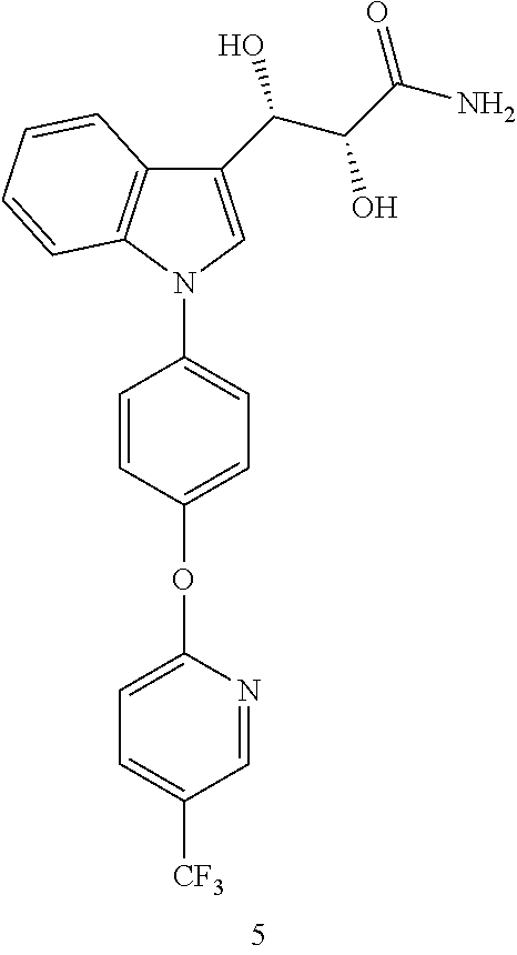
C1=CC(OC2=CC=C([CF3])C=N2)=CC=C1N1C2=C(C(C(C(C(N)=O)O)O)=C1)C=CC=C2
